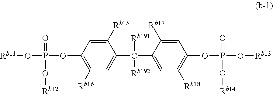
C1([Rb16])=C(OP(O[Rb11])(=O)O[Rb12])C=C([Rb15])C(C(C2=CC([Rb18])=C(OP(O[Rb13])(=O)O[Rb14])C=C2[Rb17])([Rb191])[Rb192])=C1
